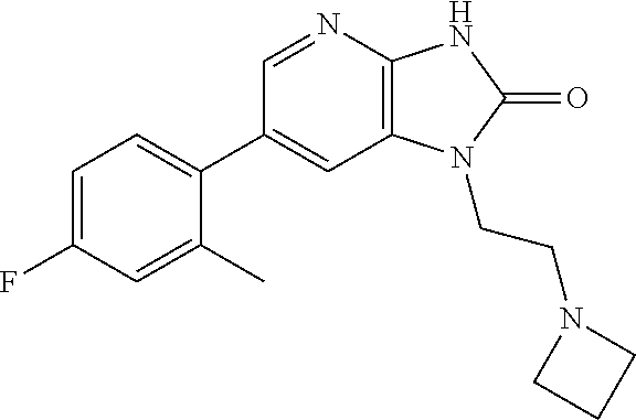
C1(C2=CC=C(F)C=C2C)=CC2=C(N=C1)NC(=O)N2CCN1CCC1
